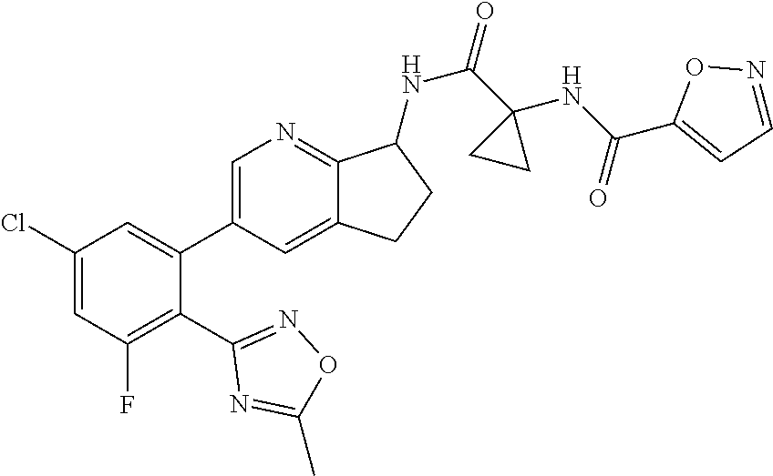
C1(Cl)=CC(F)=C(C2=NOC(C)=N2)C(C2=CN=C3C(=C2)CCC3NC(=O)C2(NC(C3=CC=NO3)=O)CC2)=C1
